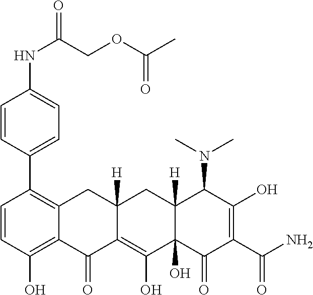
C1=CC(O)=C2C(=C1C1=CC=C(NC(COC(C)=O)=O)C=C1)CC1([H])C(=C(O)C3(O)C([H])(C1)C(N(C)C)C(O)=C(C(N)=O)C3=O)C2=O
